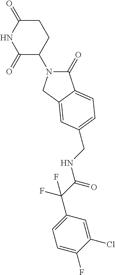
C1(=O)N(C2CCC(=O)NC2=O)CC2=CC(CNC(C(F)(C3=CC=C(F)C(Cl)=C3)F)=O)=CC=C12
